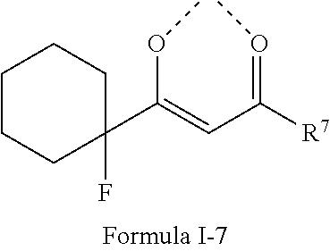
C1(C(=CC([R7])=OC)OC)(F)CCCCC1
